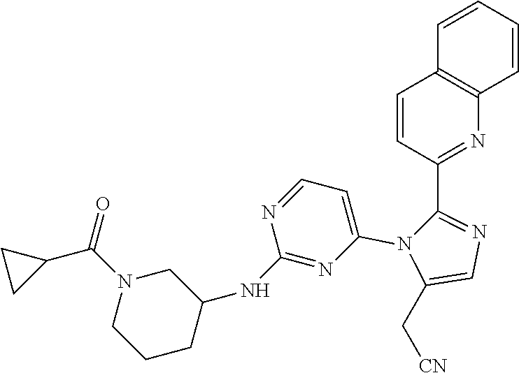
C1=CC(C2=NC=C(C[CN])N2C2=CC=NC(NC3CN(C(C4CC4)=O)CCC3)=N2)=NC2=C1C=CC=C2
